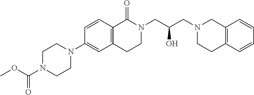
C1N(C(=O)OC)CCN(C2=CC3=C(C=C2)C(=O)N(CC(O)CN2CCC4=C(C2)C=CC=C4)CC3)C1
